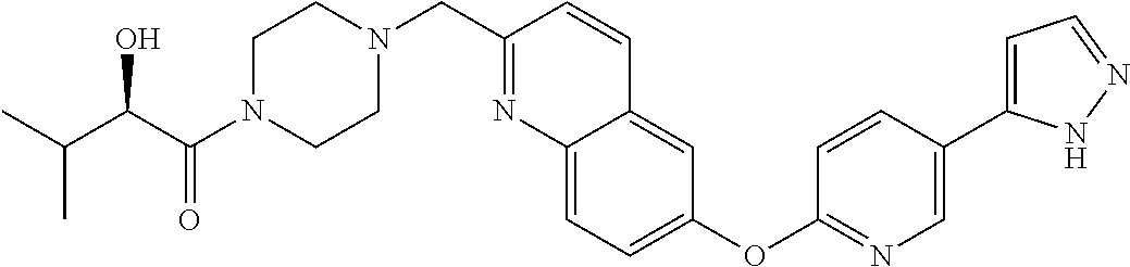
C(C)(C(C(N1CCN(CC2=NC3=CC=C(OC4=NC=C(C5=CC=NN5)C=C4)C=C3C=C2)CC1)=O)O)C
